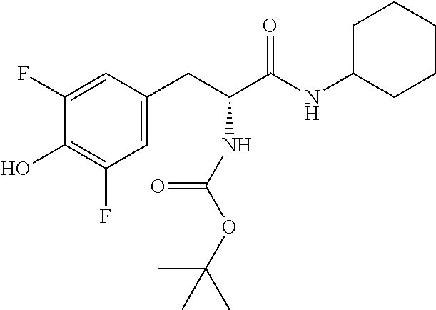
C1(F)=CC(CC(C(NC2CCCCC2)=O)NC(OC(C)(C)C)=O)=CC(F)=C1O
